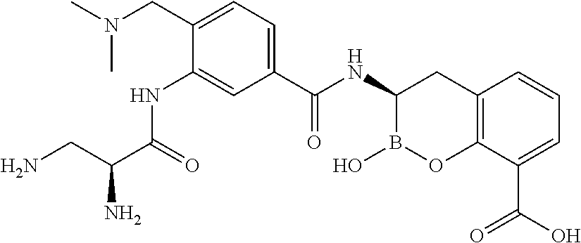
C12=C(C(C(O)=O)=CC=C1)OB(O)C(NC(=O)C1=CC=C(CN(C)C)C(NC(C(CN)N)=O)=C1)C2
